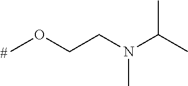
COCCN(C(C)C)C
